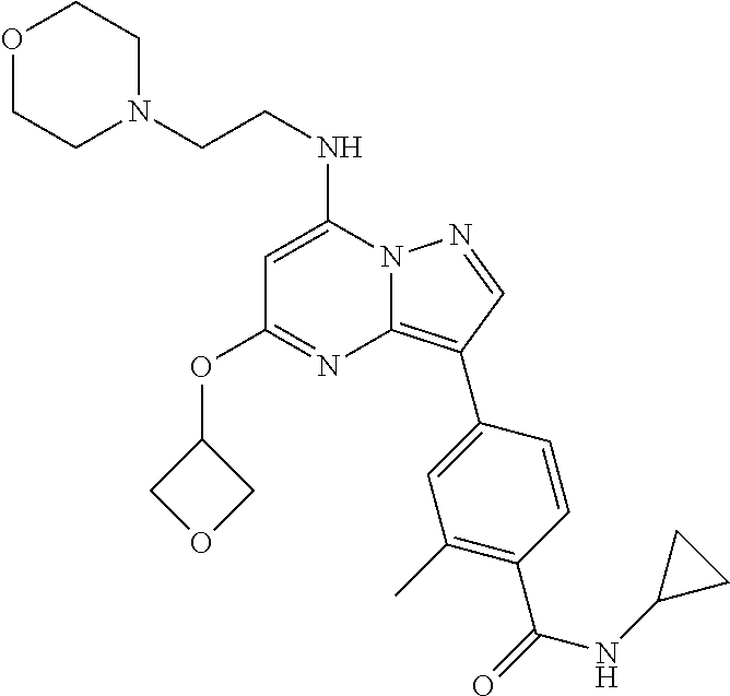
C(NC1=CC(OC2COC2)=NC2=C(C3=CC(C)=C(C(=O)NC4CC4)C=C3)C=NN12)CN1CCOCC1
